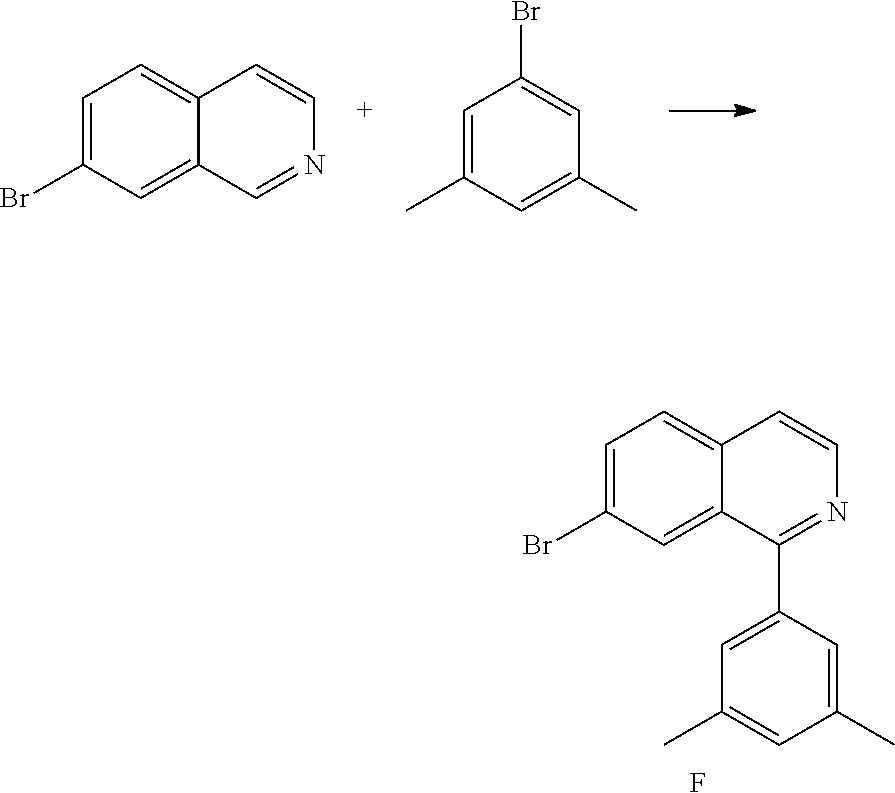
C1=C(Br)C=C2C(=C1)C=CN=C2.C1=C(C)C=C(C)C=C1Br.C1=C(Br)C=C2C(=C1)C=CN=C2C1=CC(C)=CC(C)=C1.F
